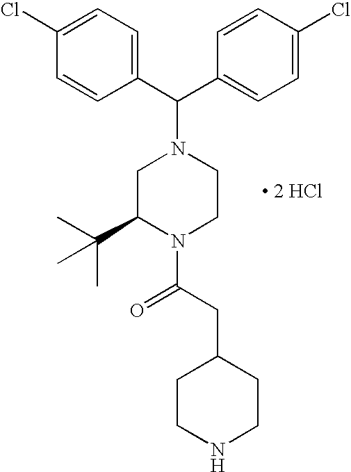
C1=C(Cl)C=CC(C(C2=CC=C(Cl)C=C2)N2CC(C(C)(C)C)N(C(CC3CCNCC3)=O)CC2)=C1.[ 2 HCl]
